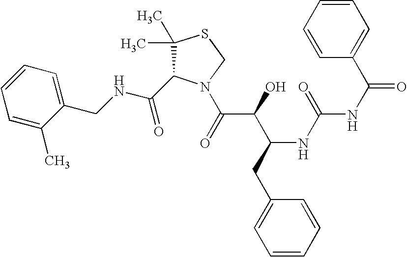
C(NCC1=CC=CC=C1C)(=O)C1C(C)(C)SCN1C(C(C(CC1=CC=CC=C1)NC(=O)NC(=O)C1=CC=CC=C1)O)=O
